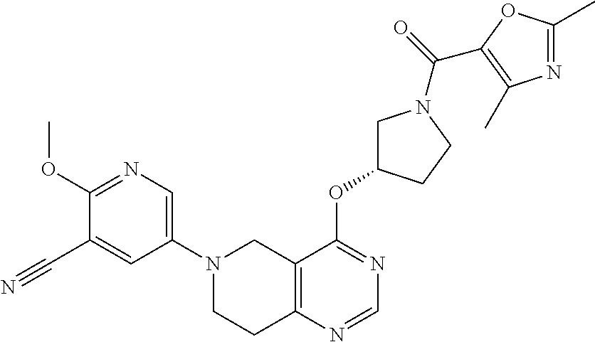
C1(N2CCC3=C(C2)C(OC2CN(C(=O)C4=C(C)N=C(C)O4)CC2)=NC=N3)=CN=C(OC)C(C#N)=C1
